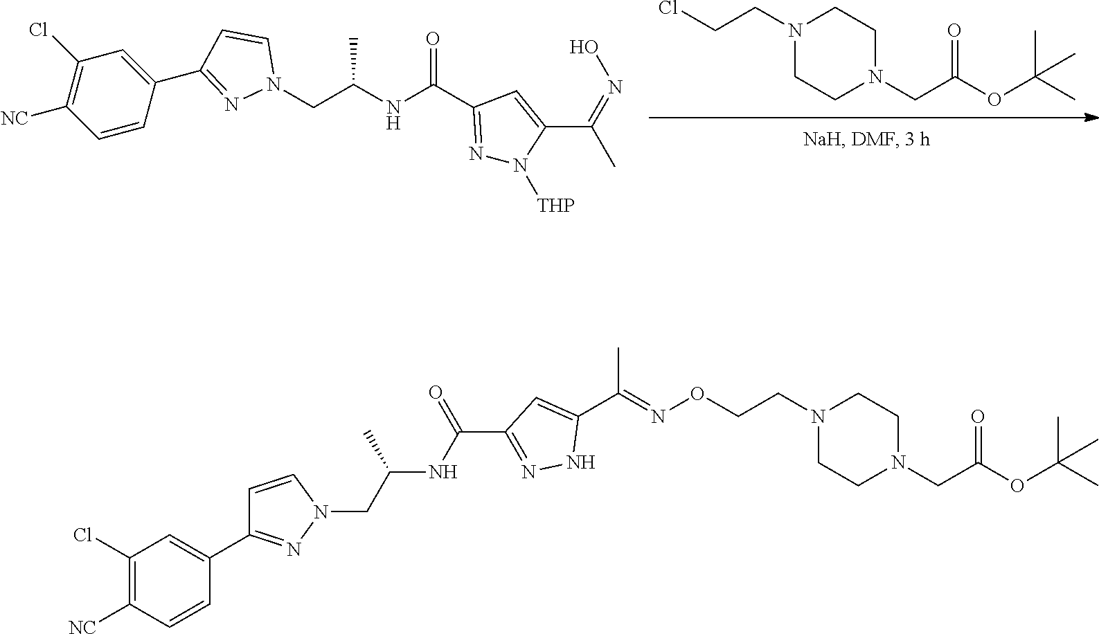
CC(OC(CN1CCN(CCCl)CC1)=O)(C)C.C1(C2=NN(CC(NC(C3=NN([THP])C(C(C)=NO)=C3)=O)C)C=C2)=CC(Cl)=C([NC])C=C1.CC(OC(CN1CCN(CCON=C(C2=CC(C(NC(CN3N=C(C4=CC(Cl)=C([NC])C=C4)C=C3)C)=O)=NN2)C)CC1)=O)(C)C
